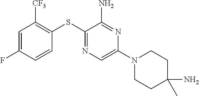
C1=C(F)C=CC(SC2=NC=C(N3CCC(N)(C)CC3)N=C2N)=C1[CF3]
